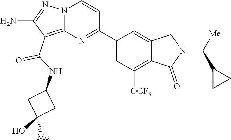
O=C(C1=C2N(N=C1N)C=CC(C1=CC([OCF3])=C3C(=C1)CN(C(C1CC1)[Me])C3=O)=N2)NC1CC(O)([Me])C1
